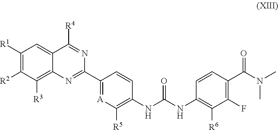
C1([R1])=C([R2])C([R3])=C2C(=C1)C([R4])=NC(C1=[A]C([R5])=C(NC(NC3=C([R6])C(F)=C(C(N(C)C)=O)C=C3)=O)C=C1)=N2
